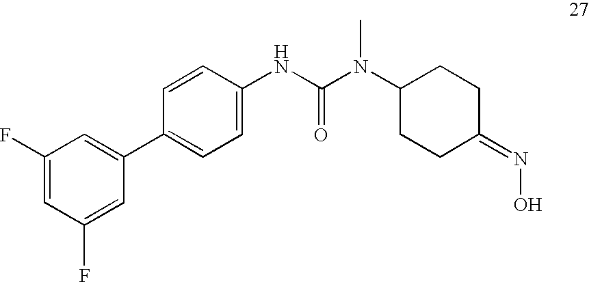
C1(F)=CC(F)=CC(C2=CC=C(NC(=O)N(C3CCC(=NO)CC3)C)C=C2)=C1
